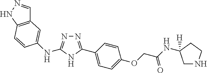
N1=C(NC2=CC3=C(NN=C3)C=C2)NC(C2=CC=C(OCC(=O)NC3([H])CNCC3)C=C2)=N1
